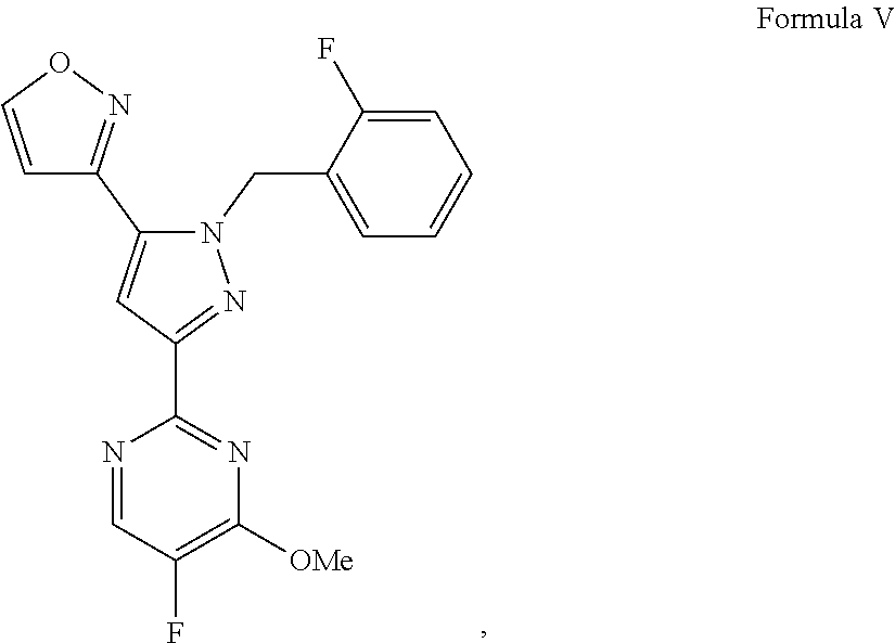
N1(CC2=CC=CC=C2F)N=C(C2=NC([OMe])=C(F)C=N2)C=C1C1=NOC=C1
